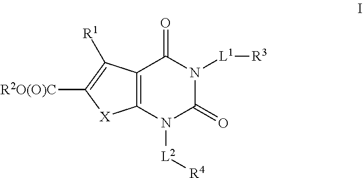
C12=C(N([L2][R4])C(=O)N([L1][R3])C1=O)[X]C([R2O(O)C])=C2[R1]
